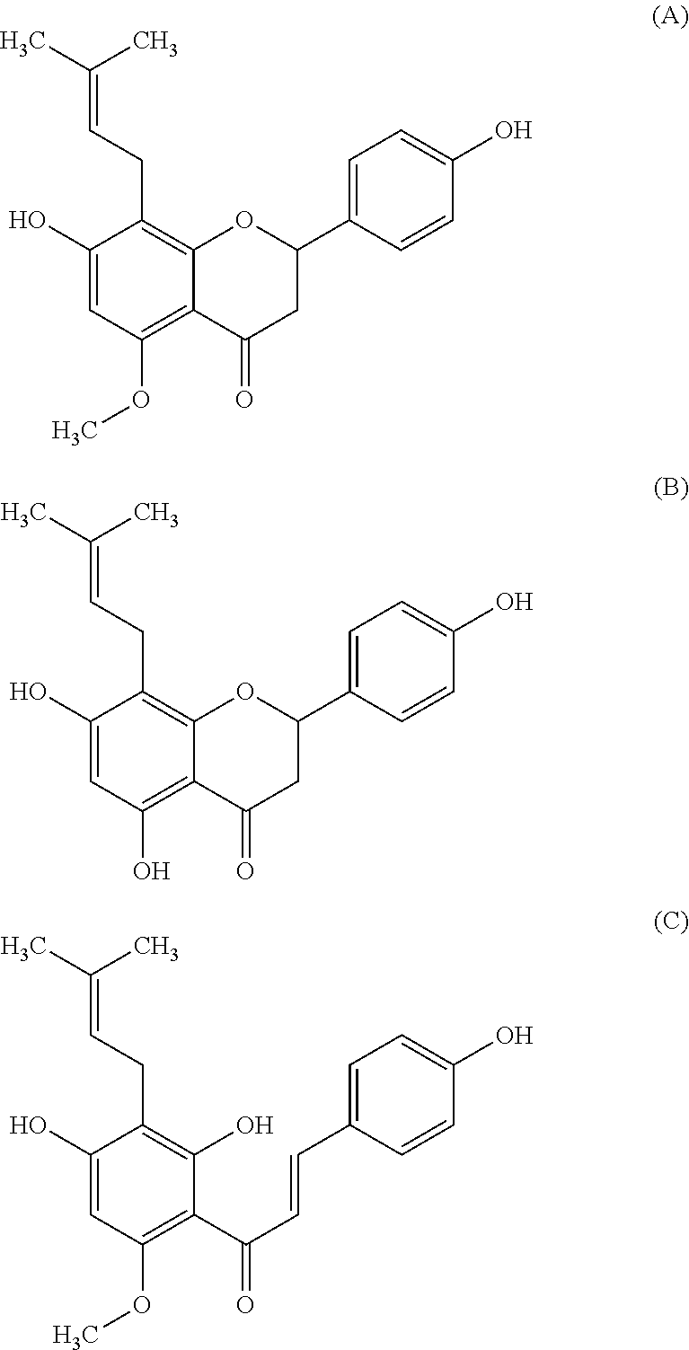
C1(O)=CC(OC)=C2C(=C1CC=C(C)C)OC(C1=CC=C(O)C=C1)CC2=O.C1(O)=CC(O)=C2C(=C1CC=C(C)C)OC(C1=CC=C(O)C=C1)CC2=O.C1(O)=CC(OC)=C(C(C=CC2=CC=C(O)C=C2)=O)C(O)=C1CC=C(C)C
